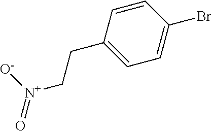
C1=CC(CC[N+](=O)[O-])=CC=C1Br
